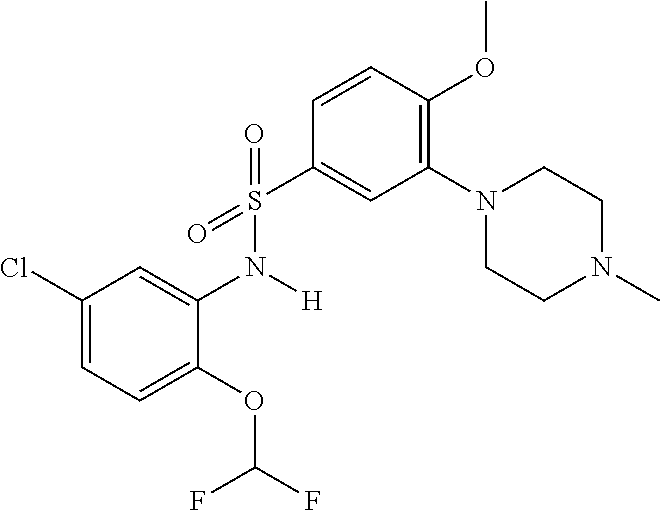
C1(Cl)=CC=C(OC(F)F)C(N([H])S(=O)(=O)C2=CC(N3CCN(C)CC3)=C(OC)C=C2)=C1
